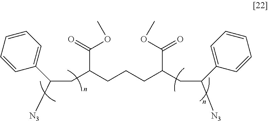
C(C(CCCC(C(=O)OC)CC(C1=CC=CC=C1)[N3])C(=O)OC)C(C1=CC=CC=C1)[N3]
